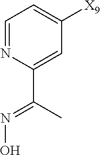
C1=NC(C(C)=NO)=CC([X9])=C1
